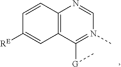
C12=C(C([G]C)=N(C)C=N1)C=C([RE])C=C2
